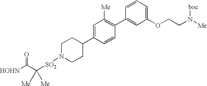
[HOHN]C(C([SO2]N1CCC(C2=CC([Me])=C(C3=CC(OCCN([boc])[Me])=CC=C3)C=C2)CC1)([Me])[Me])=O
